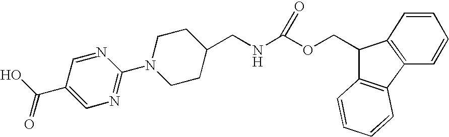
C1=NC(N2CCC(CNC(OCC3C4=C(C5=C3C=CC=C5)C=CC=C4)=O)CC2)=NC=C1C(O)=O
